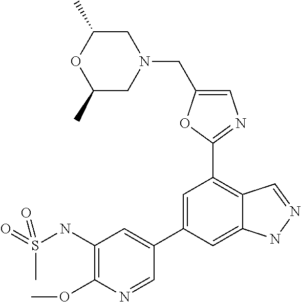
C1=C(C2=CC(NS(=O)(C)=O)=C(OC)N=C2)C=C2C(=C1C1=NC=C(CN3CC(C)OC(C)C3)O1)C=NN2
